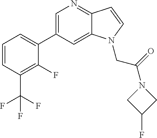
C1=C(C2=CC=CC(C(F)(F)F)=C2F)C=C2C(=N1)C=CN2CC(=O)N1CC(F)C1
